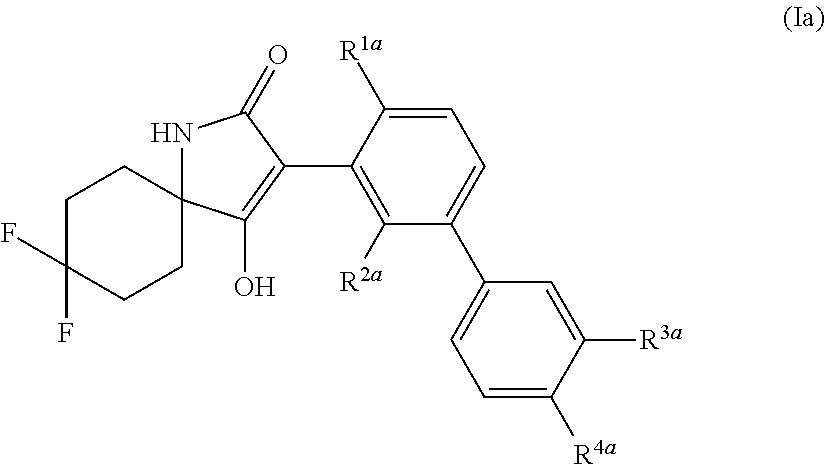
C1=C([R1a])C(C2=C(O)C3(NC2=O)CCC(F)(F)CC3)=C([R2a])C(C2=CC=C([R4a])C([R3a])=C2)=C1
